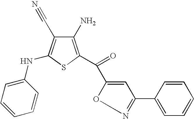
C1(N)=C(C(=O)C2=CC(C3=CC=CC=C3)=NO2)SC(NC2=CC=CC=C2)=C1C#N
